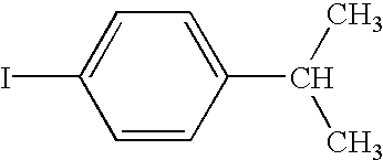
C1=CC(C(C)C)=CC=C1I
